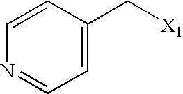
C1=CC(C[X1])=CC=N1
